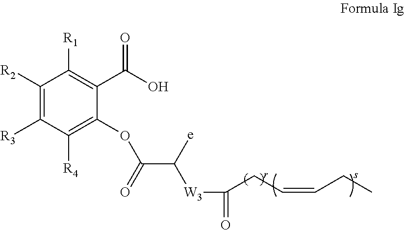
O=C([W3]C(C(=O)OC1=C([R4])C([R3])=C([R2])C([R1])=C1C(=O)O)[e])CC=CCC
